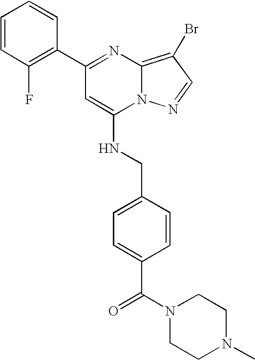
C1(C2=NC3=C(Br)C=NN3C(NCC3=CC=C(C(N4CCN(C)CC4)=O)C=C3)=C2)=C(F)C=CC=C1
